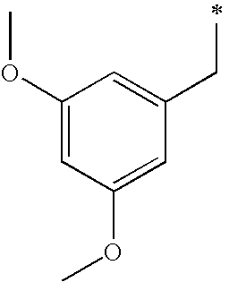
C1(OC)=CC(OC)=CC(CC)=C1
